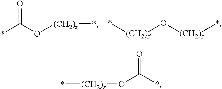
C(O[(CH2)z]*)(*)=O.*[(CH2)z]O[(CH2)z]*.*[(CH2)z]OC(*)=O
